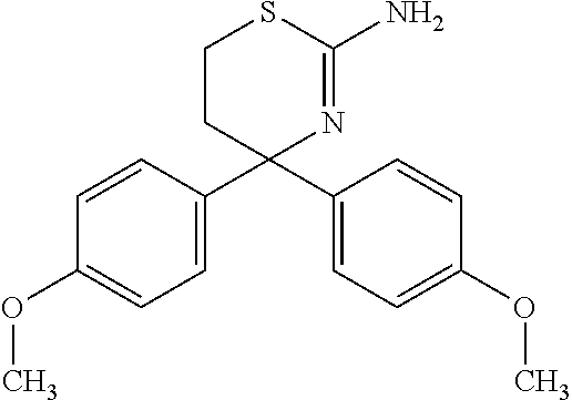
C1CC(C2=CC=C(OC)C=C2)(C2=CC=C(OC)C=C2)N=C(N)S1
